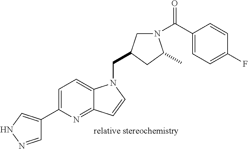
C1=NNC=C1C1=CC=C2C(=N1)C=CN2CC1CN(C(C2=CC=C(F)C=C2)=O)C(C)C1
